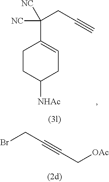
C1(C(CC#C)([NC])[NC])=CCC([NHAc])CC1.BrCC#CC[OAc]
